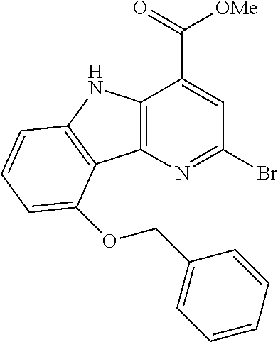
C12=C(N=C(Br)C=C1C(=O)[OMe])C1=C(N2)C=CC=C1OCC1=CC=CC=C1
